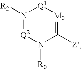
N1([R2])[Q2]N([R0])C([Z])=[M0][Q1]1
